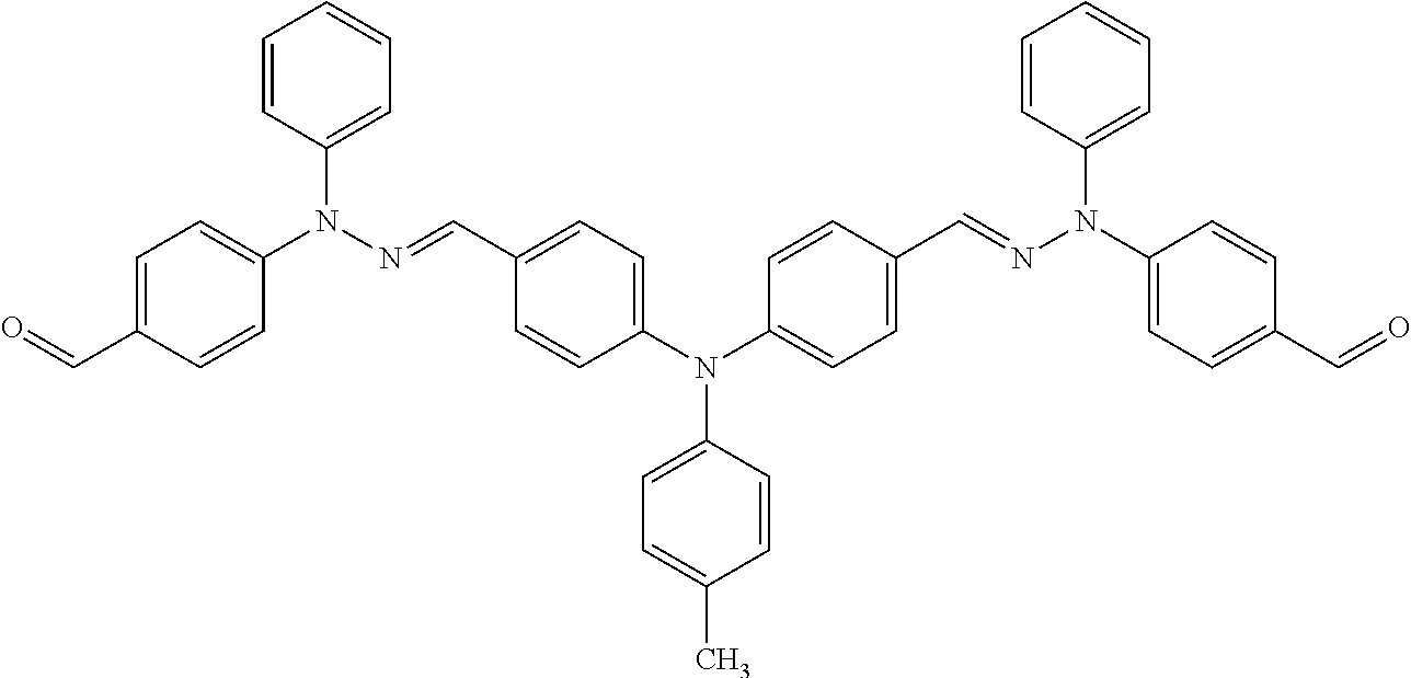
C1=C(C=O)C=CC(N(N=CC2=CC=C(N(C3=CC=C(C)C=C3)C3=CC=C(C=NN(C4=CC=C(C=O)C=C4)C4=CC=CC=C4)C=C3)C=C2)C2=CC=CC=C2)=C1
